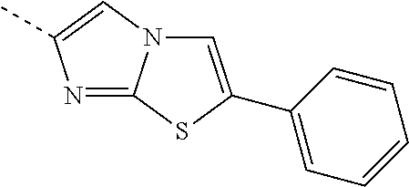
N1=C2N(C=C1C)C=C(C1=CC=CC=C1)S2
